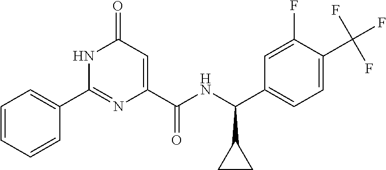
C1(=O)C=C(C(NC(C2=CC=C(C(F)(F)F)C(F)=C2)C2CC2)=O)N=C(C2=CC=CC=C2)N1
